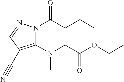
N12C(=C(C#N)C=N1)N(C)C(C(OCC)=O)=C(CC)C2=O
